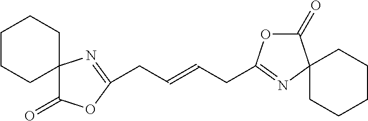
C1CCC2(CC1)C(=O)OC(CC=CCC1=NC3(C(=O)O1)CCCCC3)=N2
